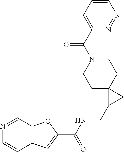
C12=C(C=NC=C1)OC(C(NCC1CC13CCN(C(=O)C1=CC=CN=N1)CC3)=O)=C2
